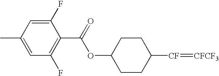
C1(OC(C2=C(F)C=C(C)C=C2F)=O)CCC([CF]=[CFCF3])CC1
